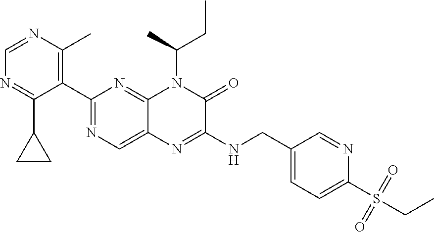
C1=NC(C)=C(C2=NC=C3C(=N2)N(C(CC)C)C(=O)C(NCC2=CC=C(S(=O)(=O)CC)N=C2)=N3)C(C2CC2)=N1
